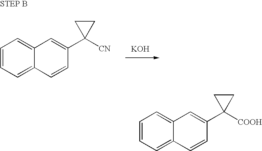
C1=CC=C2C(=C1)C=C(C1([COOH])CC1)C=C2.C1=CC=C2C(=C1)C=C(C1([CN])CC1)C=C2.[KOH]
